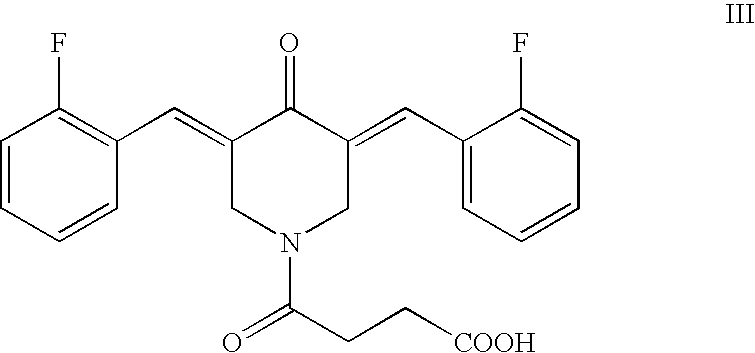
C1=CC=CC(C=C2CN(C(CC[COOH])=O)CC(=CC3=CC=CC=C3F)C2=O)=C1F
